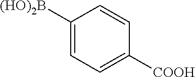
C1([(HO)2B])=CC=C([COOH])C=C1
